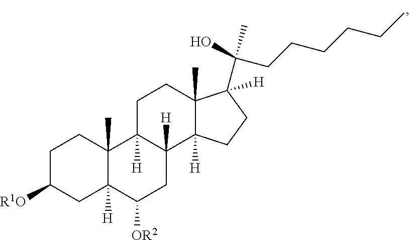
C1C([R1O])CC2([H])C(C)(C1)C1([H])C([H])(CC2[OR2])C2([H])C(C)(CC1)C(C(O)(C)CCCCCC)([H])CC2
